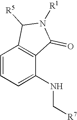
C1=CC=C(NC[R7])C2=C1C([R5])N([R1])C2=O
